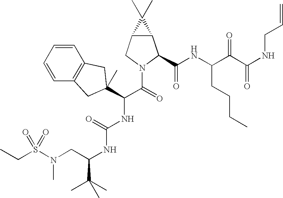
C(C)S(=O)(N(C)CC(NC(=O)NC(C(N1C(C(=O)NC(CCCC)C(=O)C(=O)NCC=C)C2C(C1)C2(C)C)=O)C1(C)CC2=C(C=CC=C2)C1)C(C)(C)C)=O
